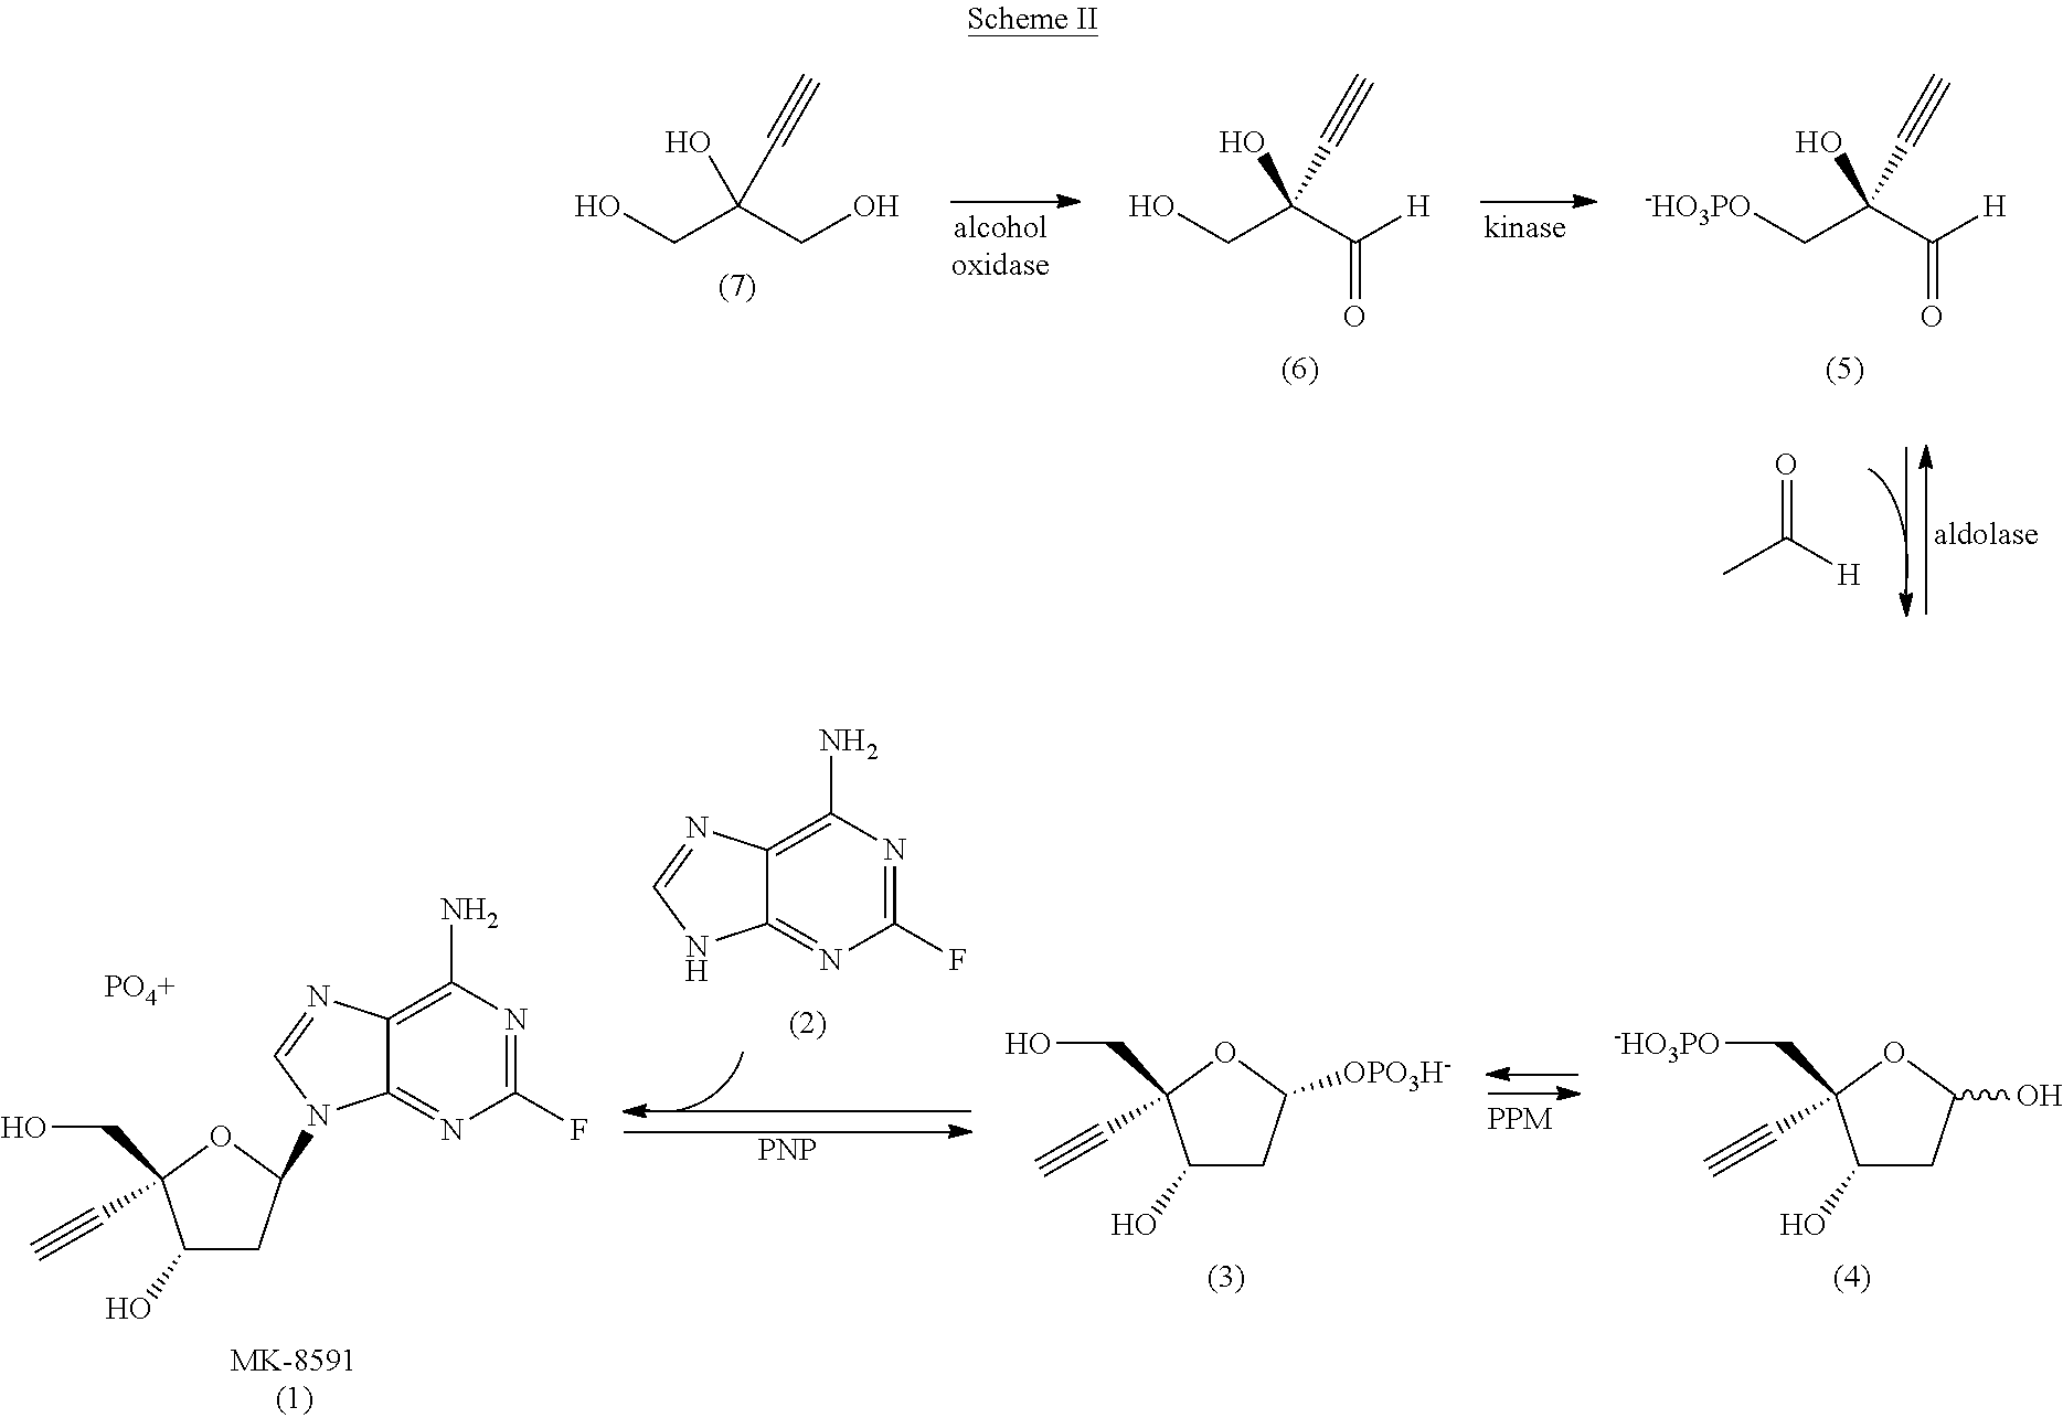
OCC(CO)(C#C)O.O=C(C)[H].OCC(C([H])=O)(C#C)O.[-HO3PO]CC(C([H])=O)(C#C)O.C1(F)=NC(N)=C2C(=N1)NC=N2.[PNP].C1(F)=NC(N)=C2C(=N1)N(C1CC(O)C(CO)(C#C)O1)C=N2.[PO4+].C1(O)CC(O)OC1(C[-HO3PO])C#C.C1(O)CC([OPO3H-])OC1(CO)C#C
